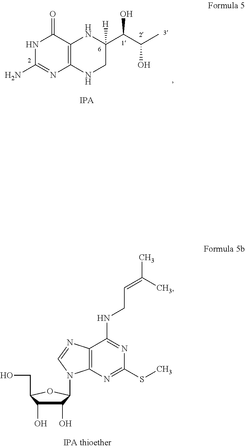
N1C(N)=NC2=C(C1=O)NC(C(C(C)O)O)([H])CN2.C1(O)C(O)C(CO)OC1N1C2=C(C(NCC=C(C)C)=NC(SC)=N2)N=C1
